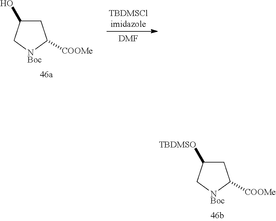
C1C([TBDMSO])C[NBoc]C1[COOMe].[DMF].C1C(O)C[NBoc]C1[COOMe]
